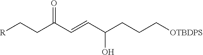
C(C(C=CC(CCC[OTBDPS])O)=O)C[R]
